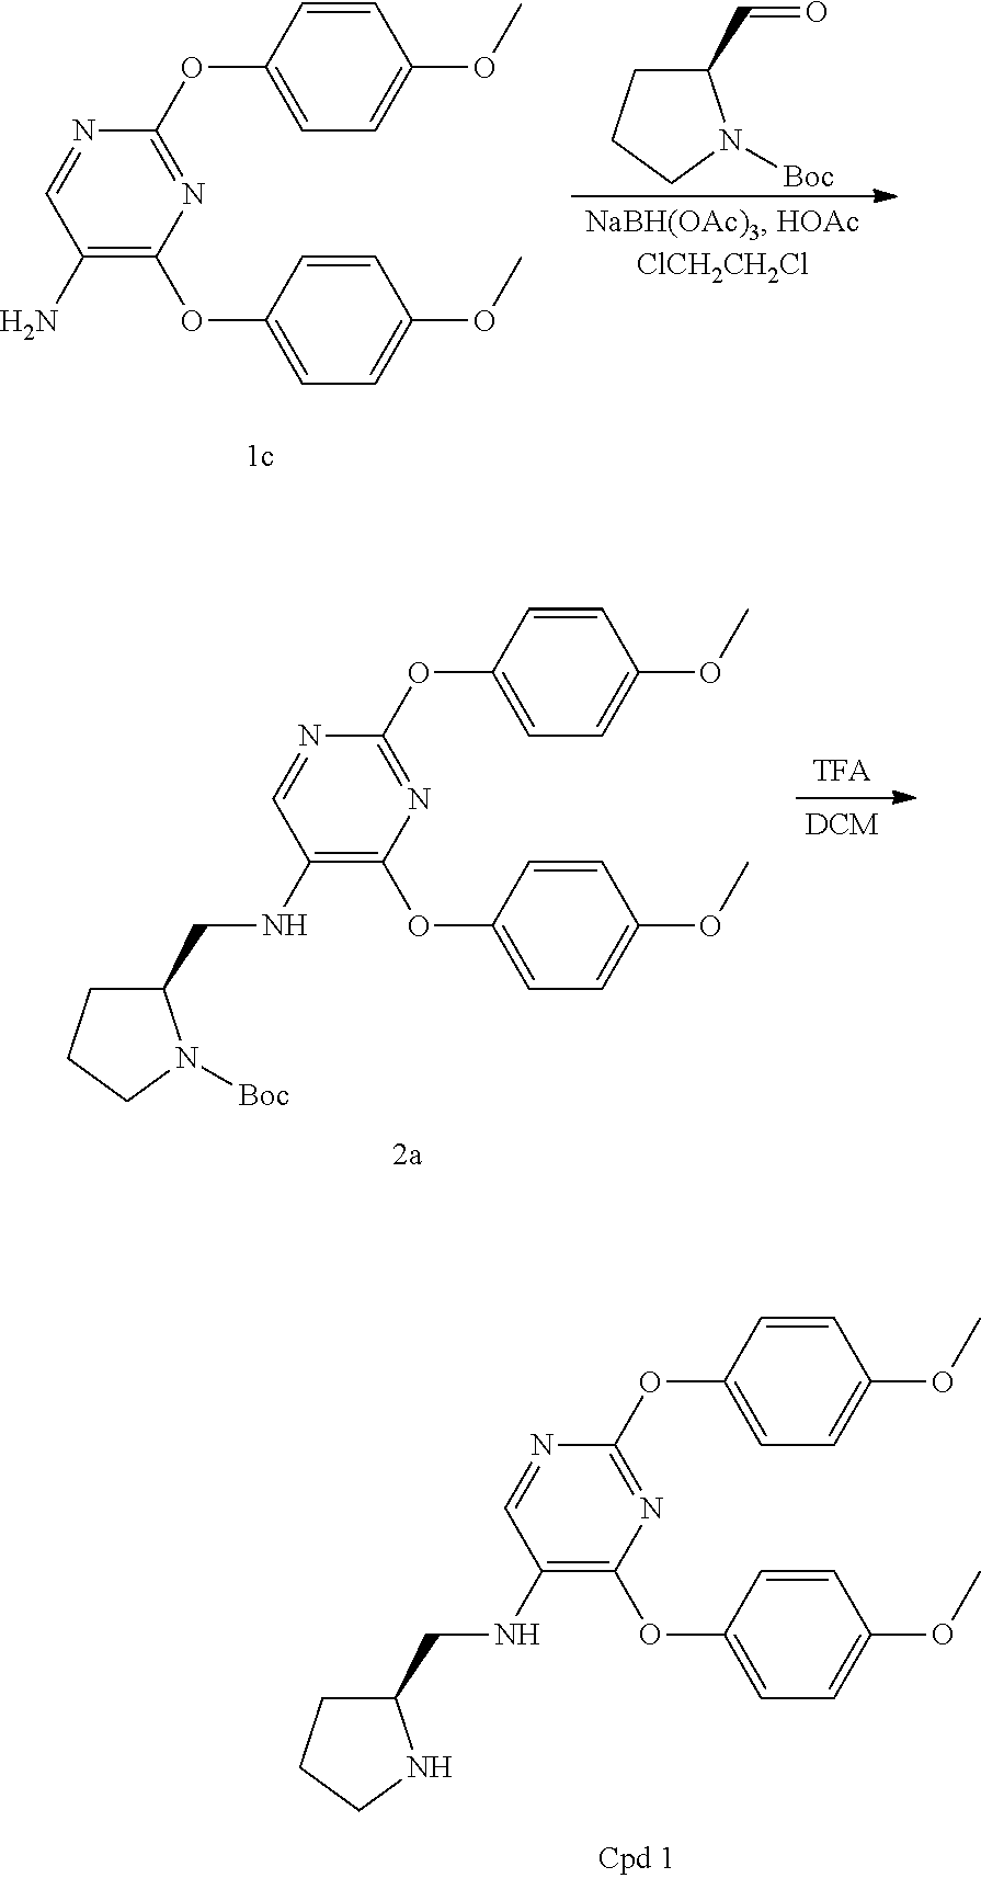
N1=C(OC2=CC=C(OC)C=C2)N=CC(NCC2CCCN2)=C1OC1=CC=C(OC)C=C1.N1=C(OC2=CC=C(OC)C=C2)N=CC(N)=C1OC1=CC=C(OC)C=C1.C1(C=O)CCCN1[Boc].N1=C(OC2=CC=C(OC)C=C2)N=CC(NCC2CCCN2[Boc])=C1OC1=CC=C(OC)C=C1
